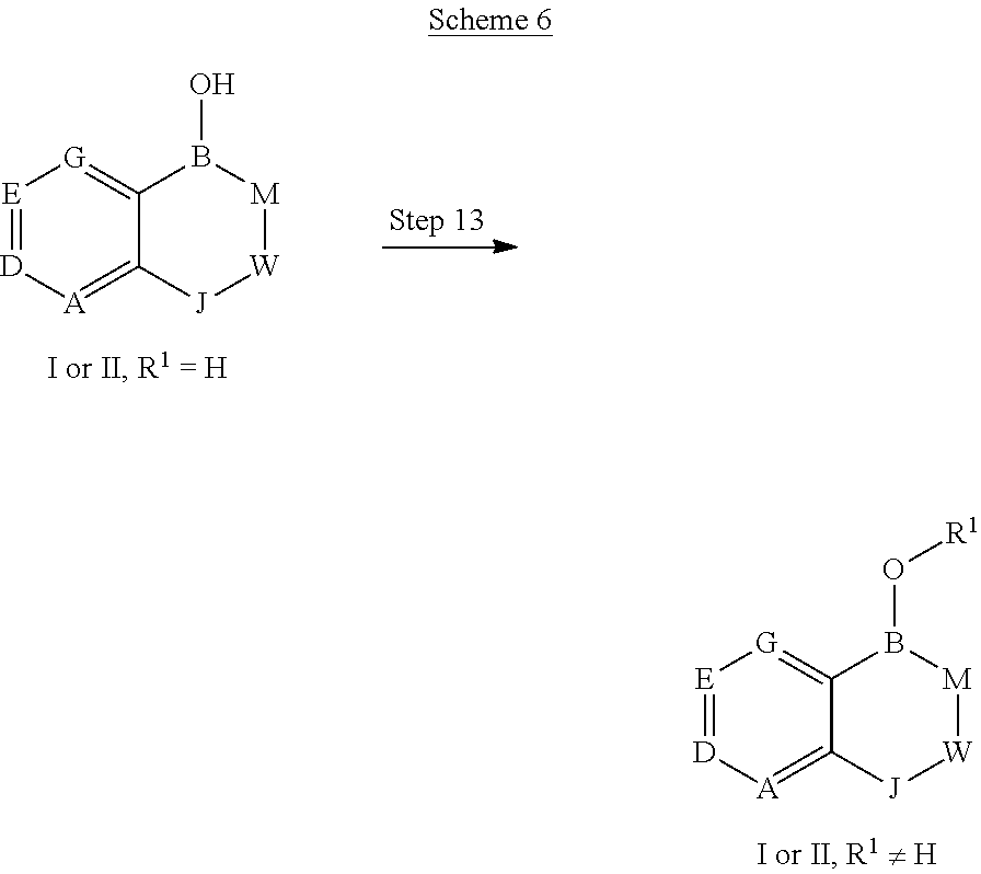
[E]1=[D][A]=C2C(=[G]1)B(O[R1])[M][W][J]2.[E]1=[D][A]=C2C(=[G]1)B(O)[M][W][J]2
